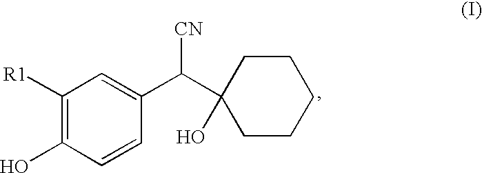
C1([R1])=C(O)C=CC(C(C2(O)CCCCC2)[CN])=C1
